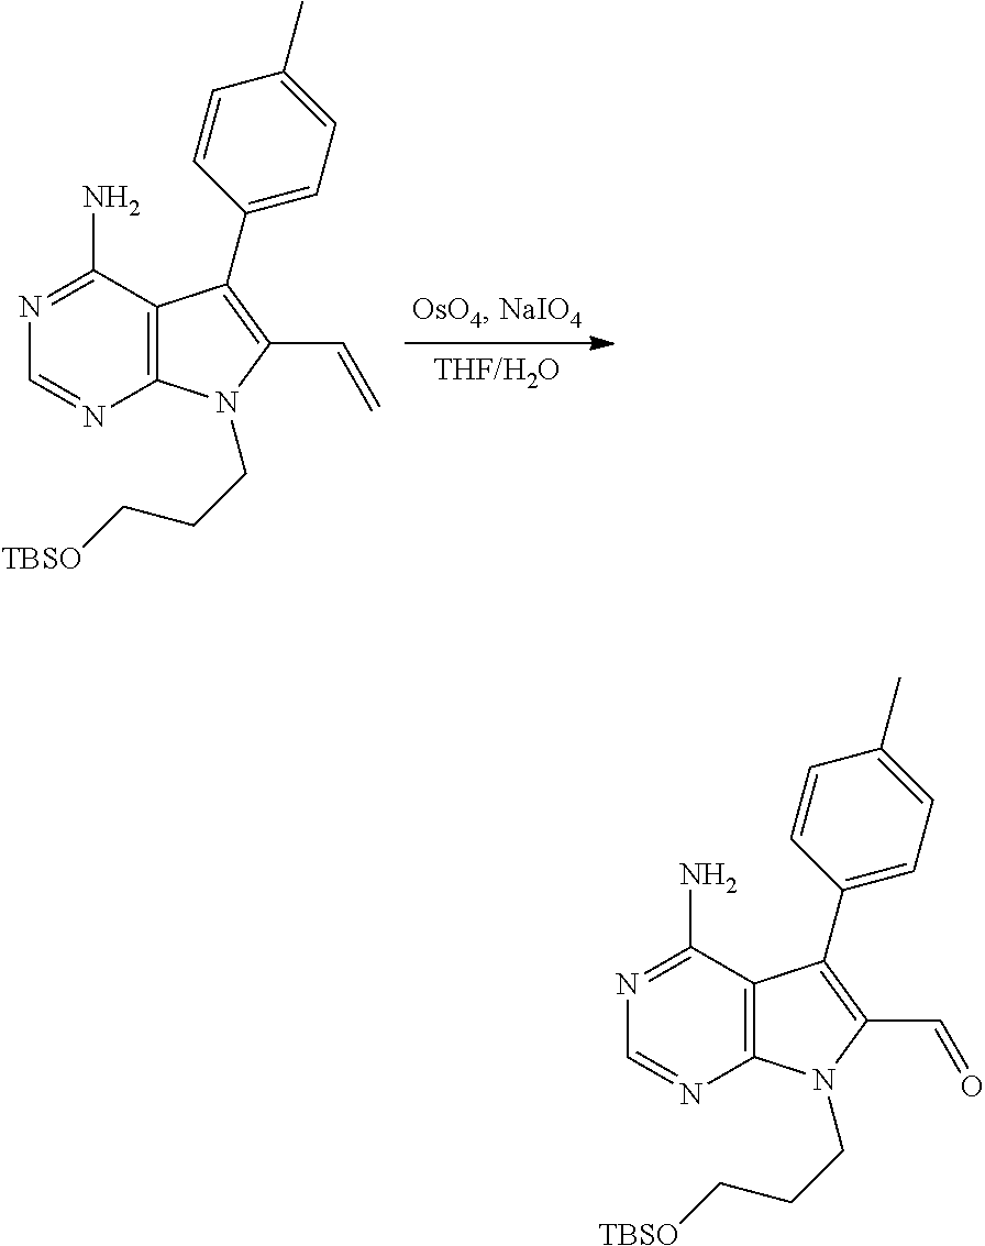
N1=C(N)C2=C(N=C1)N(CCC[TBSO])C(C=O)=C2C1=CC=C(C)C=C1.N1=C(N)C2=C(N=C1)N(CCC[TBSO])C(C=C)=C2C1=CC=C(C)C=C1
